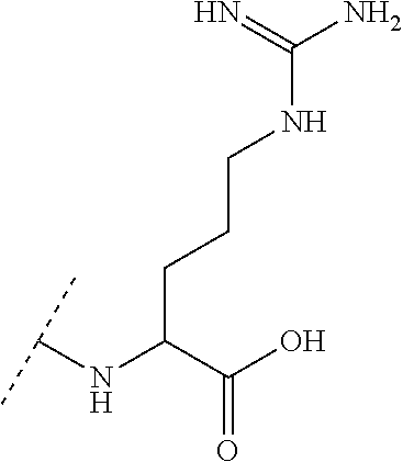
C(C(C(O)=O)NC(C)C)CCNC(N)=N
